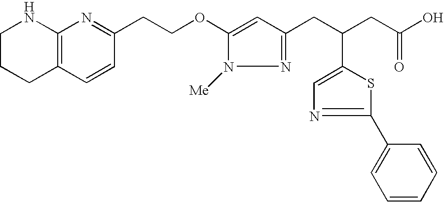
C1CCC2=C(N1)N=C(CCOC1=CC(CC(CC(O)=O)C3=CN=C(C4=CC=CC=C4)S3)=NN1[Me])C=C2
